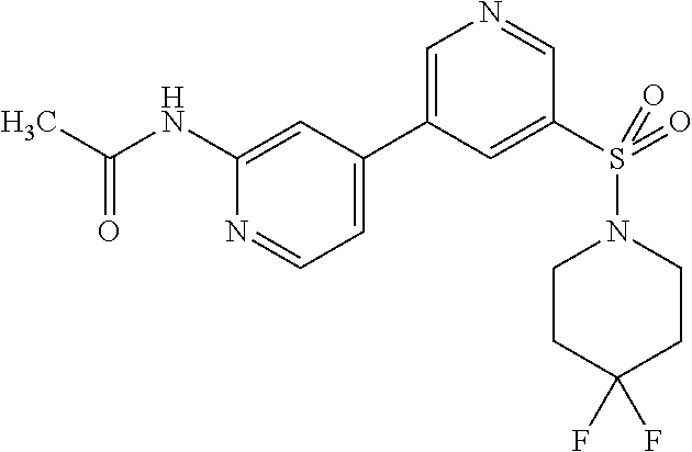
CC(NC1=CC(C2=CN=CC(S(N3CCC(F)(F)CC3)(=O)=O)=C2)=CC=N1)=O
